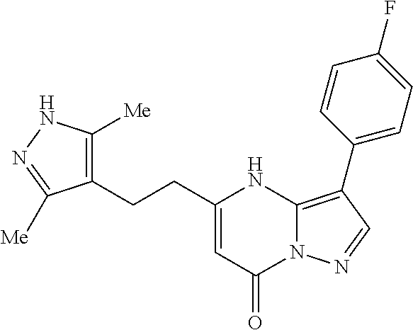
C1=CC(C2=C3N(N=C2)C(=O)C=C(CCC2=C([Me])NN=C2[Me])N3)=CC=C1F
